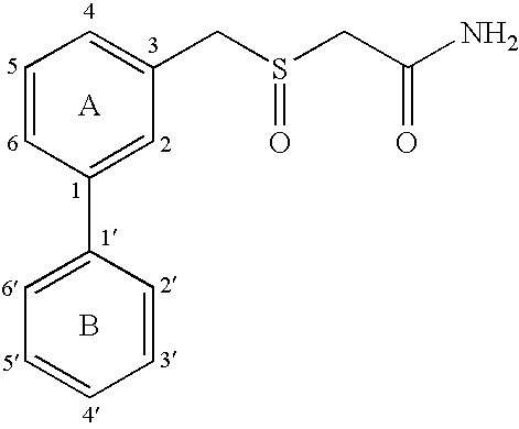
C1=CC(C2=CC=CC=C2)=CC(CS(CC(N)=O)=O)=C1.[A].B
